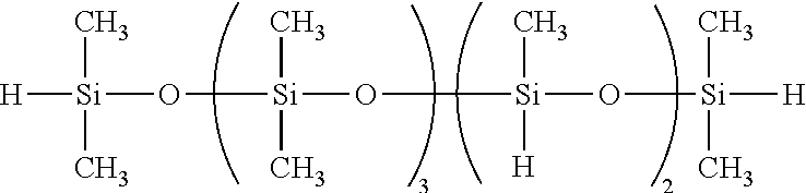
[H][Si](O[Si](O[Si](O[Si]([H])(C)C)(C)[H])(C)C)(C)C
